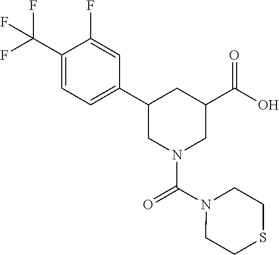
C1(C2CN(C(N3CCSCC3)=O)CC(C(=O)O)C2)=CC=C(C(F)(F)F)C(F)=C1
